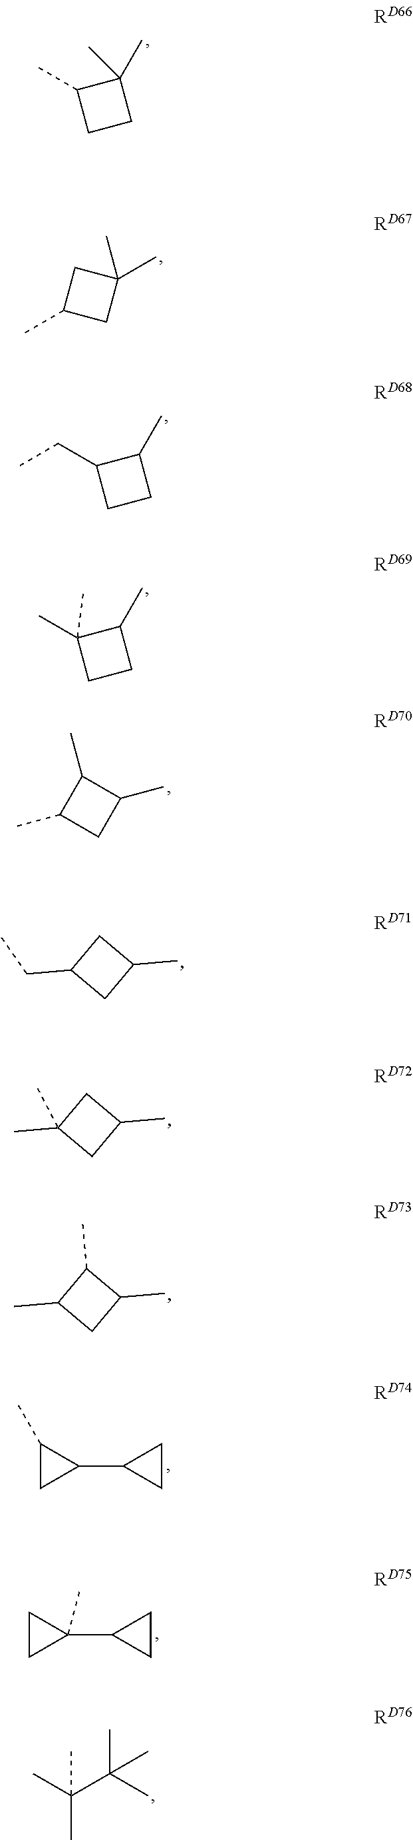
C1CC(C)(C)C1C.C1C(C)CC1(C)C.C1CC(C)C1CC.C1CC(C)C1(C)C.C1(C)CC(C)C1C.C1(CC)CC(C)C1.C1(C)(C)CC(C)C1.C1(C)CC(C)C1C.C1C(C2CC2)C1C.C1C(C2CC2)(C)C1.CC(C(C)(C)C)(C)C
